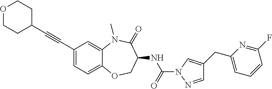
C1(C#CC2CCOCC2)=CC=C2C(=C1)N(C)C(=O)C(NC(N1N=CC(CC3=CC=CC(F)=N3)=C1)=O)CO2
